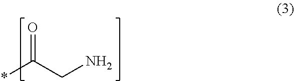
O=C(CN)*
